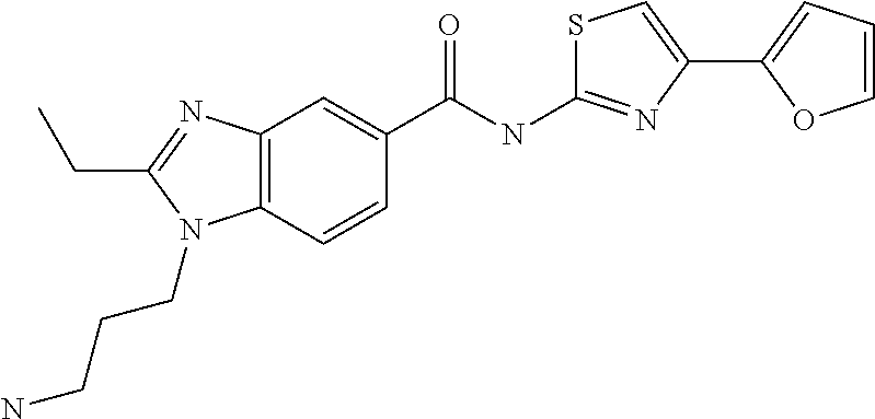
C12=C(C=CC(C(NC3=NC(C4=CC=CO4)=CS3)=O)=C1)N(CCCN)C(CC)=N2
